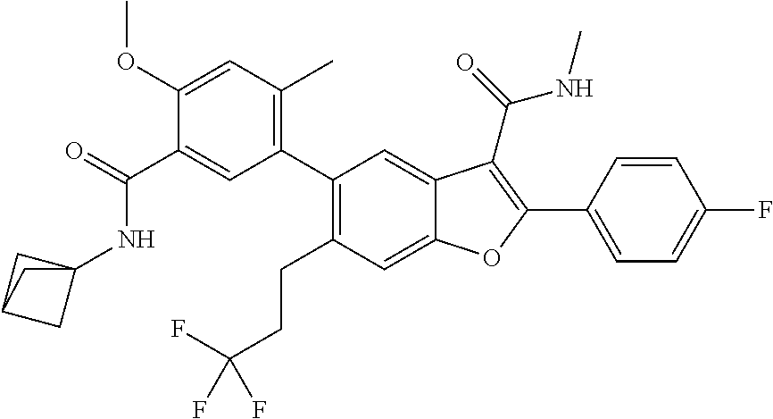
C1(C2=C(C)C=C(OC)C(C(NC34CC(C3)C4)=O)=C2)=C(CCC(F)(F)F)C=C2C(=C1)C(C(NC)=O)=C(C1=CC=C(F)C=C1)O2
